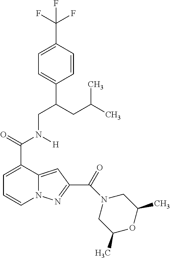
C1=C(C(=O)N(CC(C2=CC=C(C(F)(F)F)C=C2)CC(C)C)[H])C2=CC(C(=O)N3CC(C)OC(C)C3)=NN2C=C1
